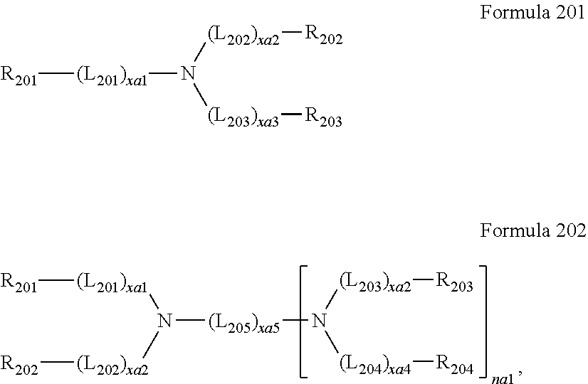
N([(L205)xa5]N([(L204)xa4][R204])[(L203)xa2][R203])([(L201)xa1][R201])[(L202)xa2][R202].[R201][(L201)xa1]N([(L203)xa3][R203])[(L202)xa2][R202]
